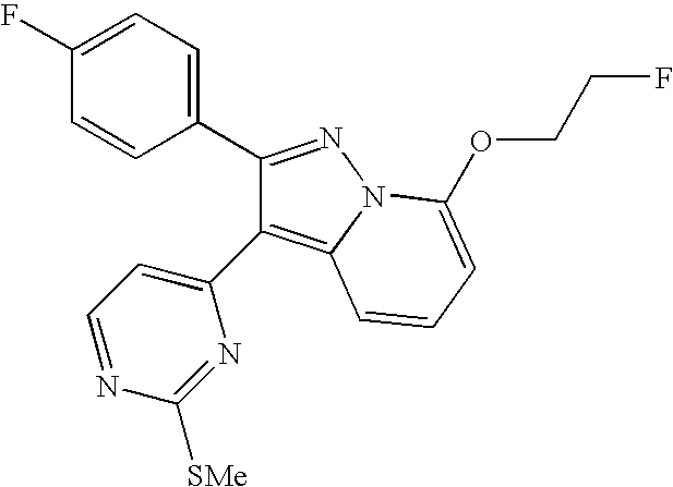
C1(C2=NN3C(=C2C2=CC=NC([SMe])=N2)C=CC=C3OCCF)=CC=C(F)C=C1
